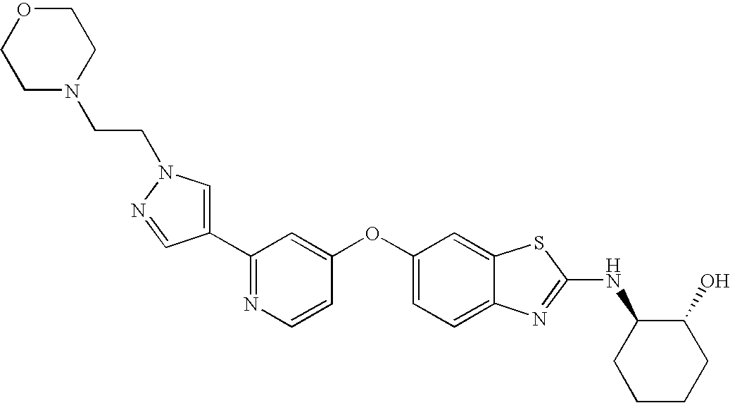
N1=C(C2=CN(CCN3CCOCC3)N=C2)C=C(OC2=CC=C3C(=C2)SC(NC2CCCCC2O)=N3)C=C1
